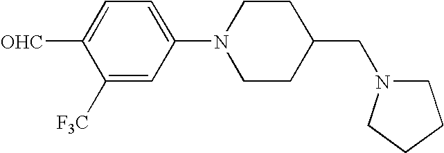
C1([F3C])=CC(N2CCC(CN3CCCC3)CC2)=CC=C1[OHC]
